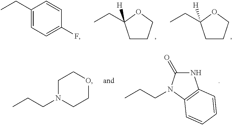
C1CCOC1([H])CC.C1CCOC1([H])CC.C1(CC)=CC=C(F)C=C1.N1C(=O)N(CCC)C2=C1C=CC=C2.C1N(CCC)CCOC1
